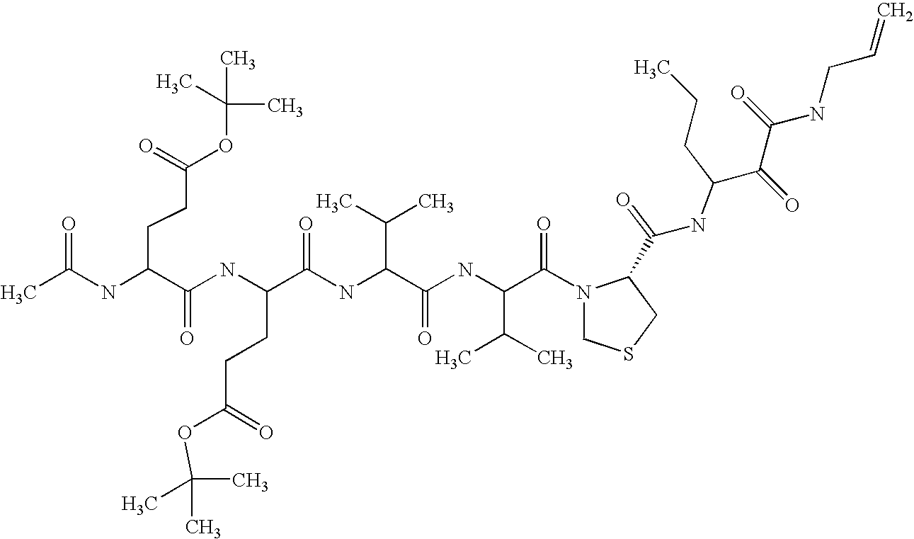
CC(NC(C(NC(C(NC(C(C)C)C(=O)NC(C(C)C)C(=O)N1CSCC1C(NC(CCC)C(C(NCC=C)=O)=O)=O)=O)CCC(=O)OC(C)(C)C)=O)CCC(OC(C)(C)C)=O)=O
